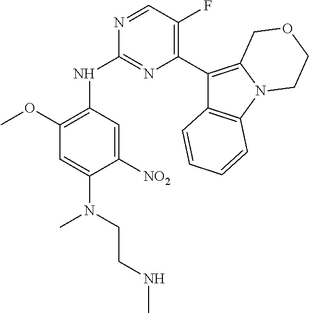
C1(C2=C(F)C=NC(NC3=C(OC)C=C(N(CCNC)C)C([NO2])=C3)=N2)=C2N(C3=C1C=CC=C3)CCOC2
